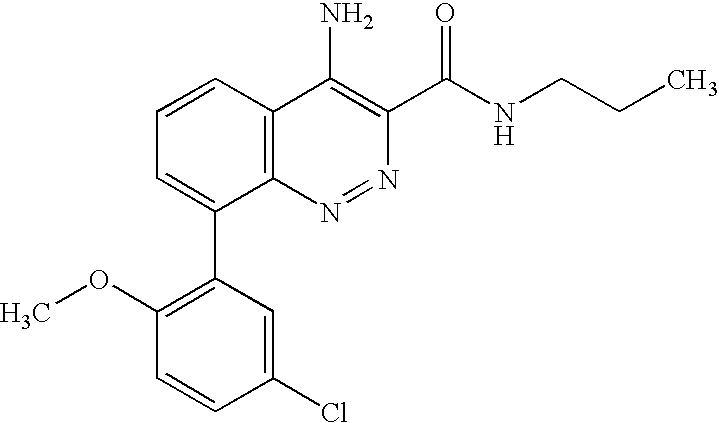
C1=CC2=C(C(C3=C(OC)C=CC(Cl)=C3)=C1)N=NC(C(NCCC)=O)=C2N
